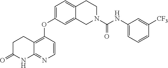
C1=C(OC2=C3C(=NC=C2)NC(=O)CC3)C=C2C(=C1)CCN(C(NC1=CC=CC([CF3])=C1)=O)C2
